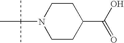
N1(C(C)(C)C)CCC(C(O)=O)CC1
